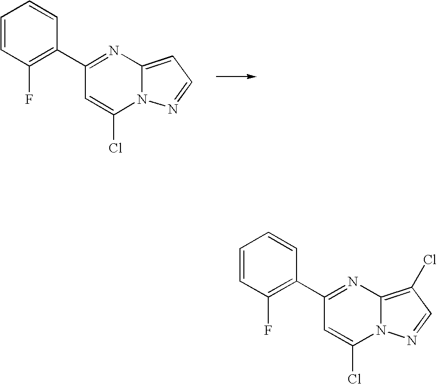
C1(C2=C(F)C=CC=C2)=NC2=CC=NN2C(Cl)=C1.C1(C2=C(F)C=CC=C2)=NC2=C(Cl)C=NN2C(Cl)=C1
